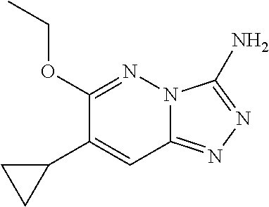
C1(OCC)=NN2C(=NN=C2N)C=C1C1CC1
